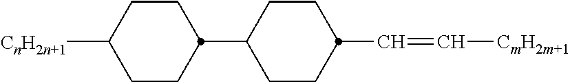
C1CC(C2CCC(C=C[CmH2m+1])CC2)CCC1[CnH2n+1]
